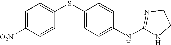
C1=C([O2N])C=CC(SC2=CC=C(NC3=NCCN3)C=C2)=C1
